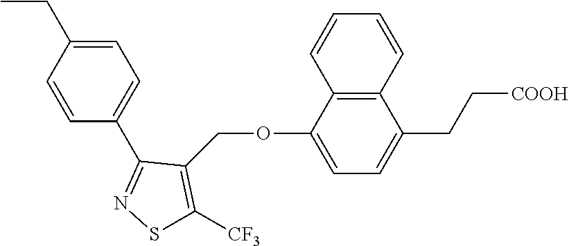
C1=C(CC)C=CC(C2=NSC([CF3])=C2COC2=CC=C(CC[COOH])C3=C2C=CC=C3)=C1
